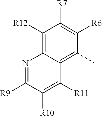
C1([R12])=C2C(=C(C)C([R6])=C1[R7])C([R11])=C([R10])C([R9])=N2
